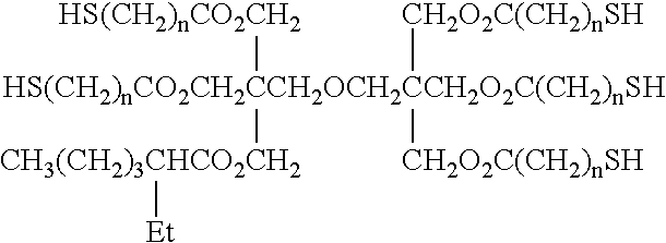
[HS(CH2)nCO2CH2CCH2OCH2CCH2O2C(CH2)nSH]([HS(CH2)nCO2CH2])([CH3(CH2)3CHCO2CH2][Et])([CH2O2C(CH2)nSH])[CH2O2C(CH2)nSH]
